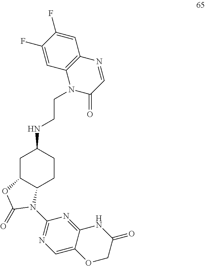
N(C1CC2C(CC1)N(C1=NC=C3C(=N1)NC(=O)CO3)C(=O)O2)CCN1C(=O)C=NC2=C1C=C(F)C(F)=C2
